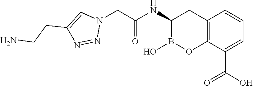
C1(NC(=O)CN2C=C(CCN)N=N2)B(O)OC2=C(C1)C=CC=C2C(O)=O
